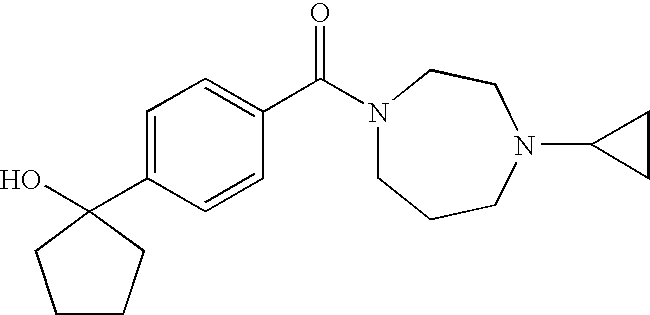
C1=CC(C(N2CCCN(C3CC3)CC2)=O)=CC=C1C1(O)CCCC1
